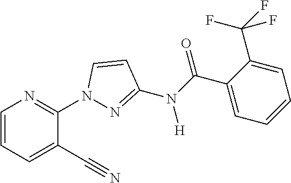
C1=CC=C(C#N)C(N2N=C(N(C(C3=CC=CC=C3C(F)(F)F)=O)[H])C=C2)=N1
